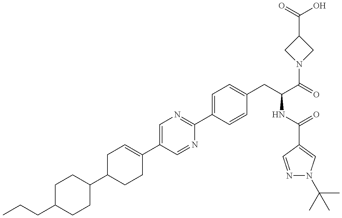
C1(C2CCC(C3=CN=C(C4=CC=C(CC(NC(=O)C5=CN(C(C)(C)C)N=C5)C(N5CC(C(O)=O)C5)=O)C=C4)N=C3)=CC2)CCC(CCC)CC1
